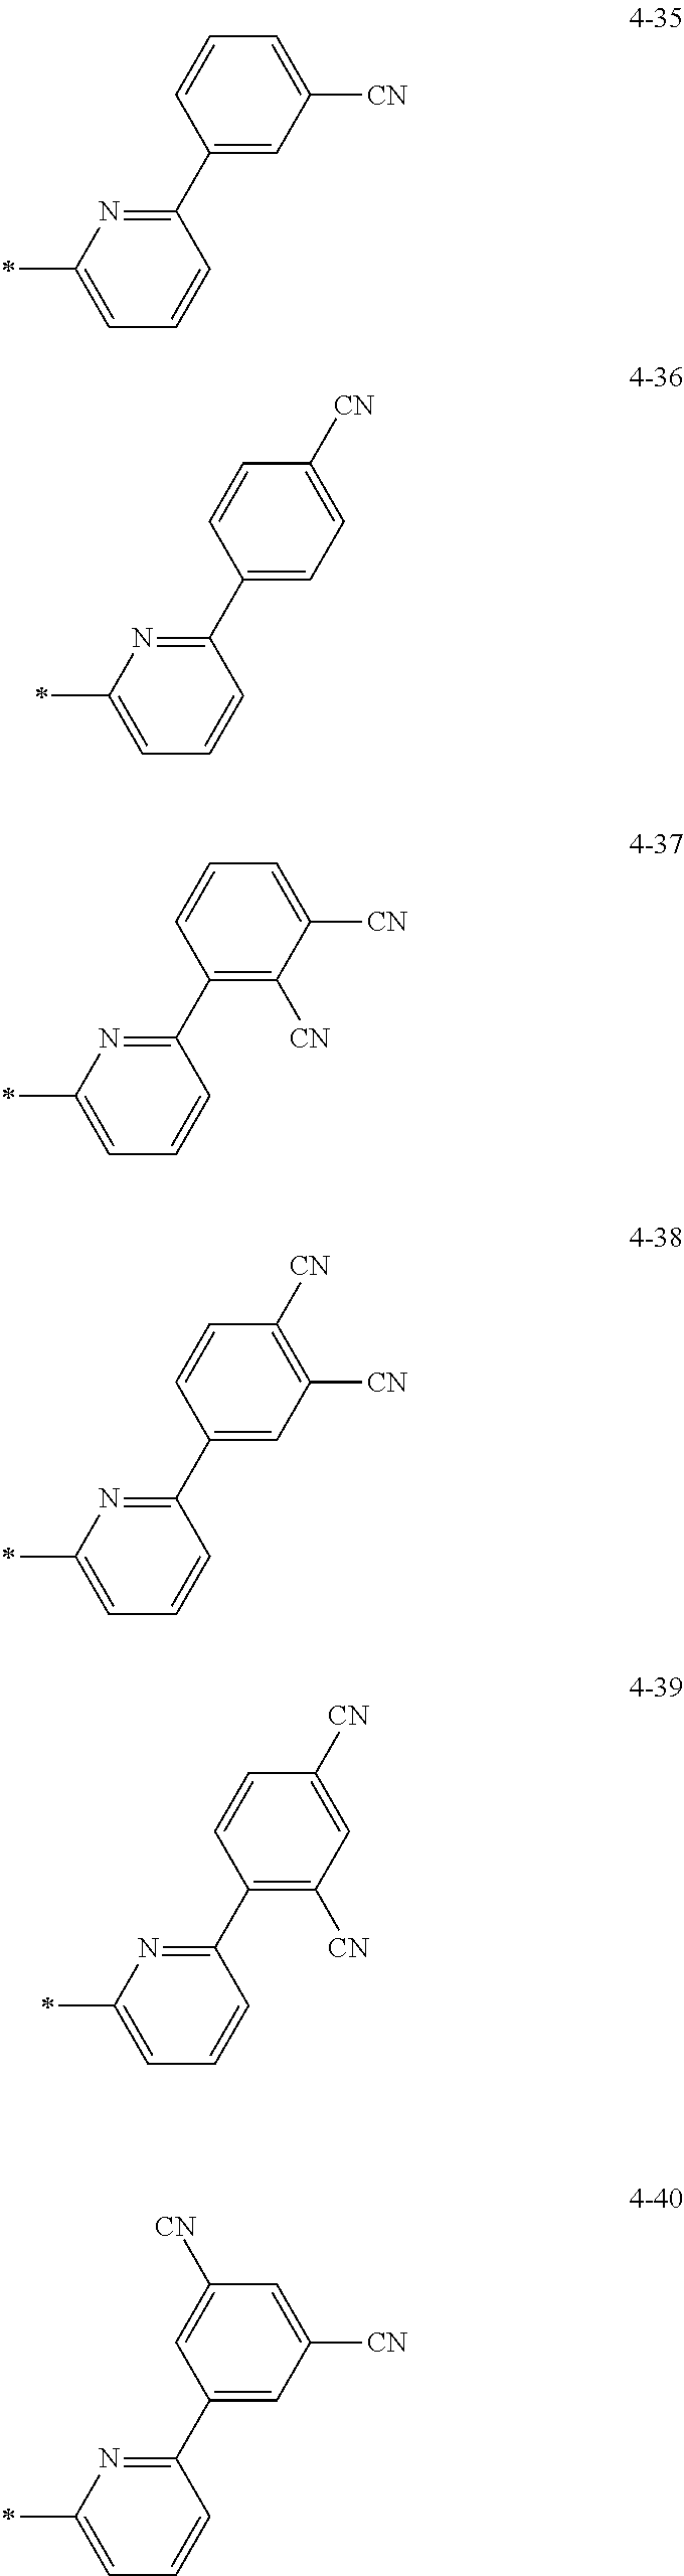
C1=C([CN])C=C(C2=NC(*)=CC=C2)C=C1.C1([CN])=CC=C(C2=NC(*)=CC=C2)C=C1.C1=C([CN])C([CN])=C(C2=NC(*)=CC=C2)C=C1.C1([CN])=C([CN])C=C(C2=NC(*)=CC=C2)C=C1.C1([CN])=CC([CN])=C(C2=NC(*)=CC=C2)C=C1.C1=C([CN])C=C(C2=NC(*)=CC=C2)C=C1[CN]
